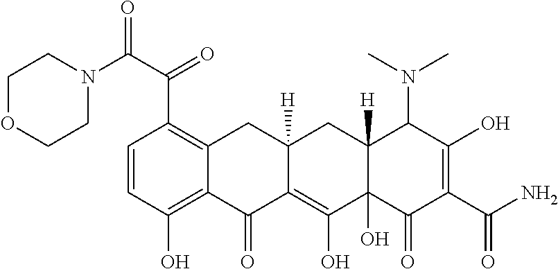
C1=CC(O)=C2C(=C1C(=O)C(N1CCOCC1)=O)CC1([H])C(=C(O)C3(O)C([H])(C1)C(N(C)C)C(O)=C(C(N)=O)C3=O)C2=O
